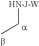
[HN-J-W]CC
